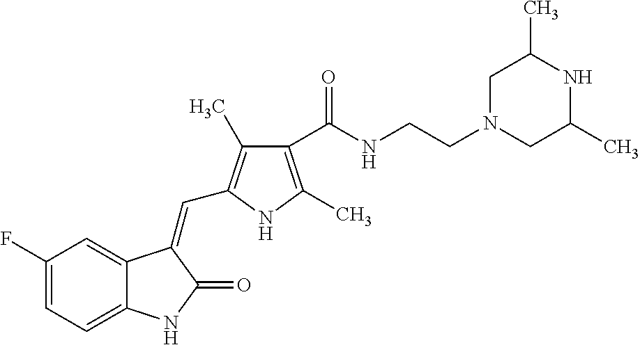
C1(F)=CC=C2C(=C1)C(=CC1=C(C)C(C(NCCN3CC(C)NC(C)C3)=O)=C(C)N1)C(=O)N2
